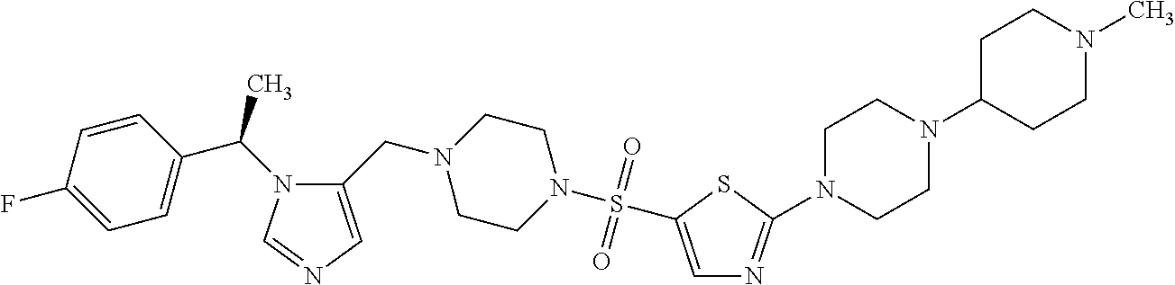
C1=CC(C(C)N2C(CN3CCN(S(=O)(=O)C4=CN=C(N5CCN(C6CCN(C)CC6)CC5)S4)CC3)=CN=C2)=CC=C1F
